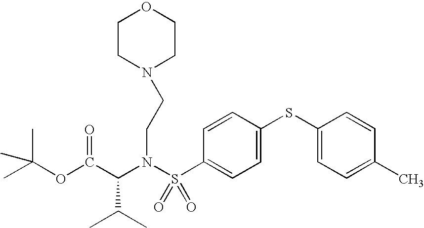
C(N(S(C1=CC=C(SC2=CC=C(C)C=C2)C=C1)(=O)=O)CCN1CCOCC1)(C(OC(C)(C)C)=O)C(C)C
